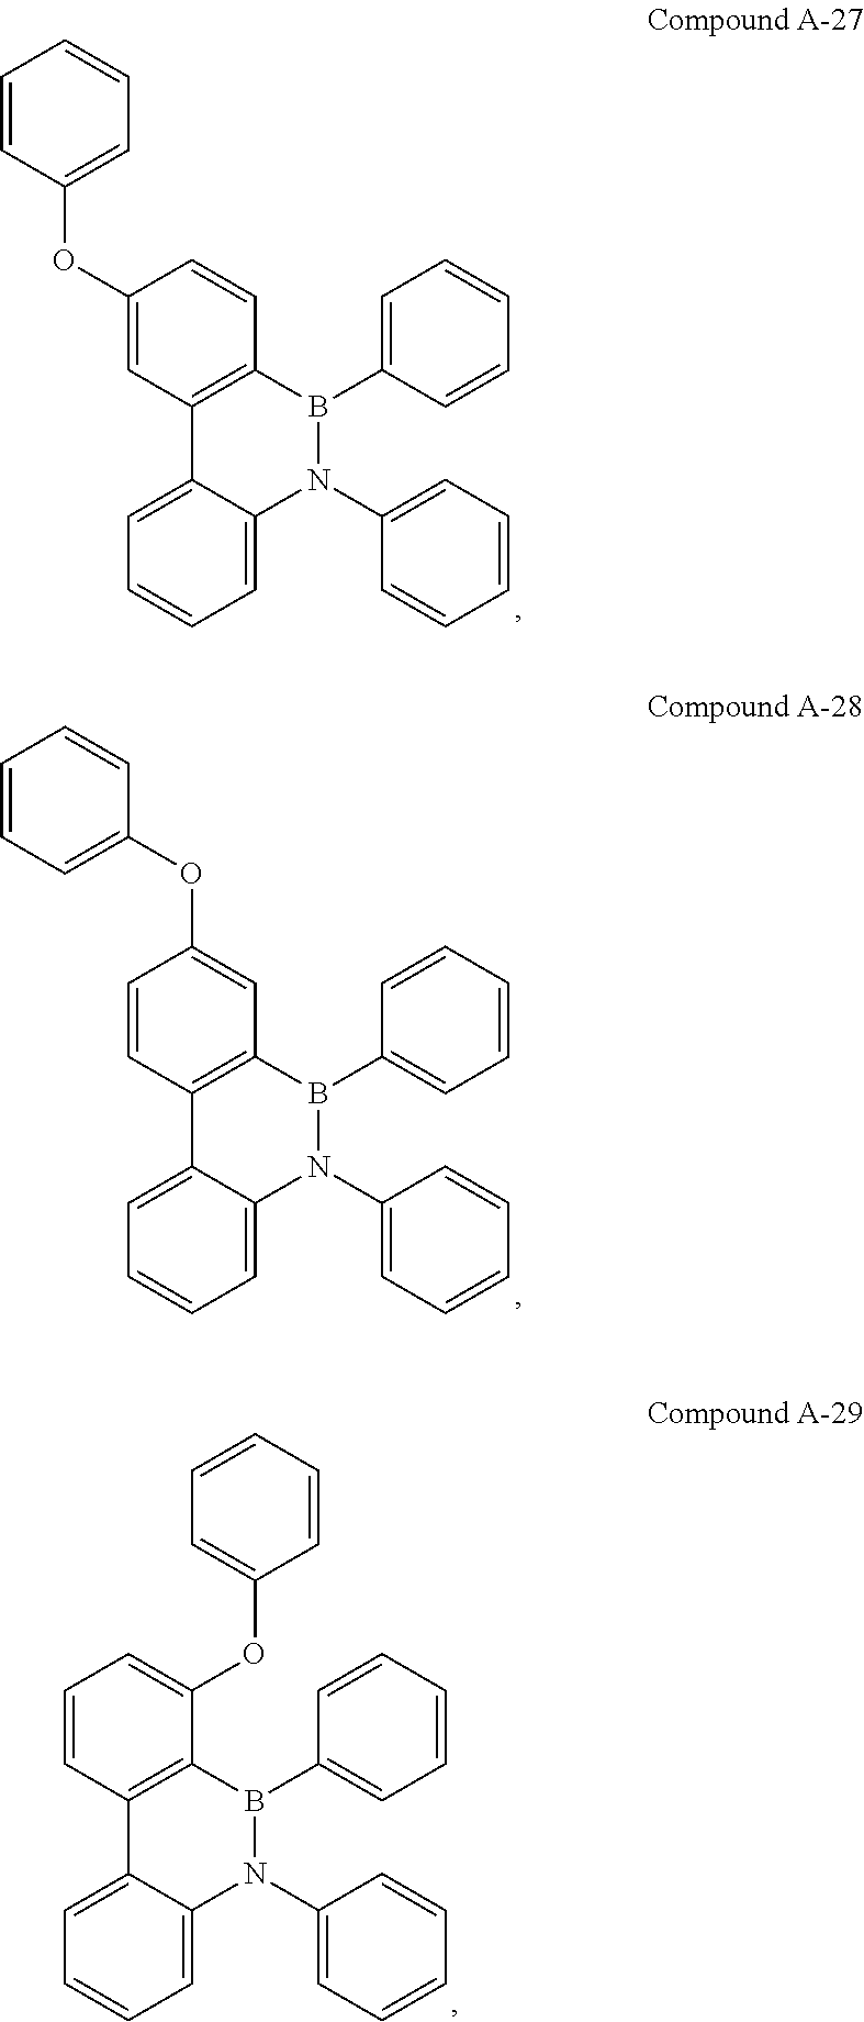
C1(OC2=CC=CC=C2)=CC2=C(C=C1)B(C1=CC=CC=C1)N(C1=CC=CC=C1)C1=CC=CC=C21.C1=CC2=C(C=C1OC1=CC=CC=C1)B(C1=CC=CC=C1)N(C1=CC=CC=C1)C1=CC=CC=C21.C1=CC2=C(C(OC3=CC=CC=C3)=C1)B(C1=CC=CC=C1)N(C1=CC=CC=C1)C1=CC=CC=C21
